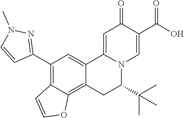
C12=CC(C3=NN(C)C=C3)=C3C(=C1CC(C(C)(C)C)N1C2=CC(=O)C(C(O)=O)=C1)OC=C3
